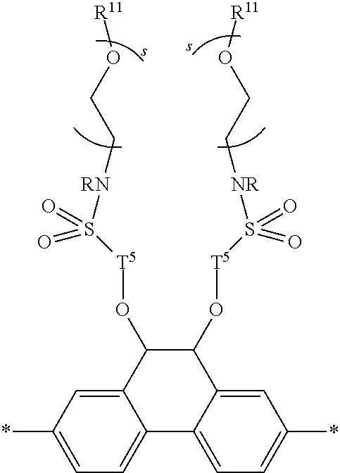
C12=CC=C(*)C=C1C(O[T5]S([RN]CCO[R11])(=O)=O)C(O[T5]S([NR]CCO[R11])(=O)=O)C1=CC(*)=CC=C21
